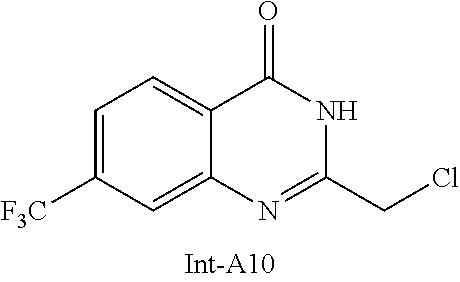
C1=C([F3C])C=C2C(=C1)C(=O)NC(CCl)=N2
